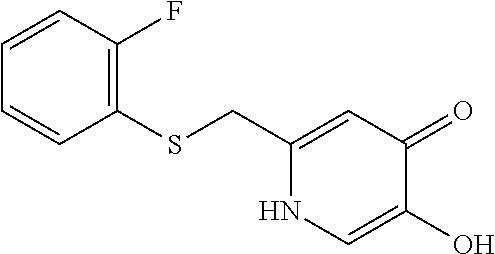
C1(CSC2=C(F)C=CC=C2)=CC(=O)C(O)=CN1
